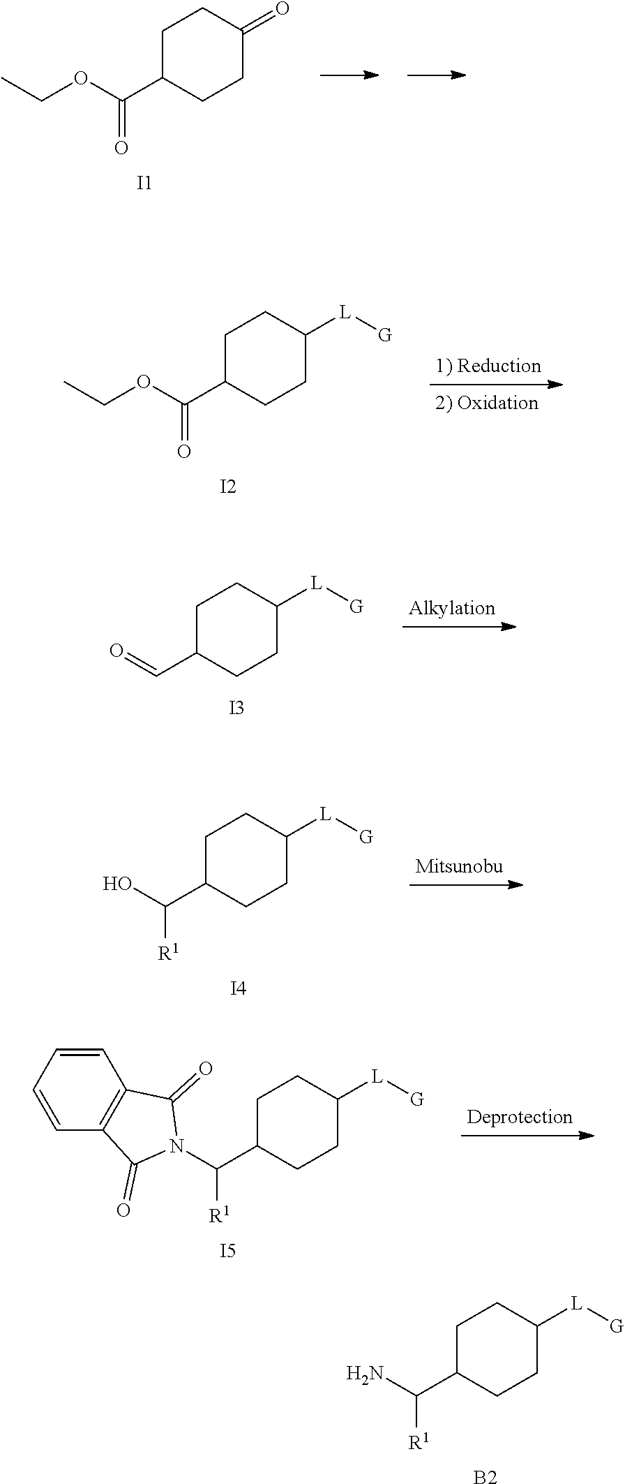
C1C(C(OCC)=O)CCC(=O)C1.[I1].C1C(C(OCC)=O)CCC([L][G])C1.[I2].C1C(C=O)CCC([L][G])C1.[I3].C1C(C(O)[R1])CCC([L][G])C1.[I4].C1C(C([R1])N2C(=O)C3=C(C2=O)C=CC=C3)CCC([L][G])C1.[I5].C1C(C(N)[R1])CCC([L][G])C1.[B2]
